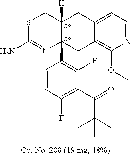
[RS].[RS].C12=CC=NC(OC)=C1CC1(C3=C(F)C(C(=O)C(C)(C)C)=C(F)C=C3)C([H])(C2)CSC(N)=N1
